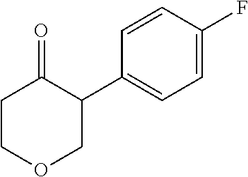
C1COCC(C2=CC=C(F)C=C2)C1=O
